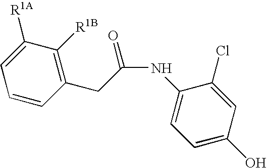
C1=CC(CC(=O)NC2=CC=C(O)C=C2Cl)=C([R1B])C([R1A])=C1
